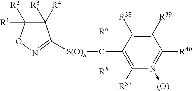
C1([R3])([R4])C([R1])([R2])ON=C1[S(O)n]C(C1=C([R37])N(->[(O)])=C([R40])C([R39])=C1[R38])([R6])[R5]
